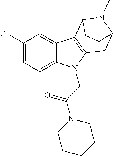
C1(Cl)=CC=C2C(=C1)C1=C(N2CC(N2CCCCC2)=O)CC2N(C)C1CC2
